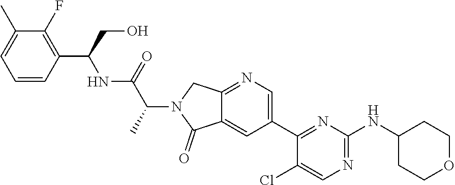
C12=NC=C(C3=NC(NC4CCOCC4)=NC=C3Cl)C=C1C(=O)N(C(C(NC(C1=C(F)C(C)=CC=C1)CO)=O)C)C2
